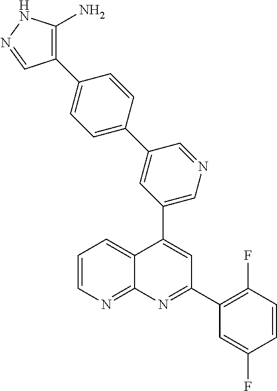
C1(C2=CC(C3=C(F)C=CC(F)=C3)=NC3=NC=CC=C23)=CN=CC(C2=CC=C(C3=C(N)NN=C3)C=C2)=C1
